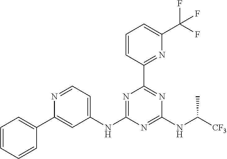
N1=C(NC2=CC=NC(C3=CC=CC=C3)=C2)N=C(NC([CF3])C)N=C1C1=NC(C(F)(F)F)=CC=C1
